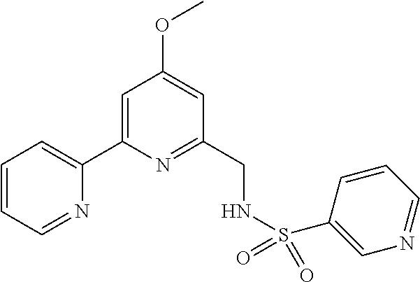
C1=CC=NC(C2=CC(OC)=CC(CNS(C3=CN=CC=C3)(=O)=O)=N2)=C1
